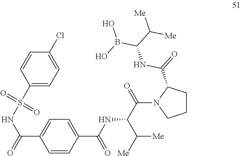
C1CC(C(=O)NC(B(O)O)C([Me])[Me])N(C(C(NC(=O)C2=CC=C(C(NS(C3=CC=C(Cl)C=C3)(=O)=O)=O)C=C2)C([Me])[Me])=O)C1
